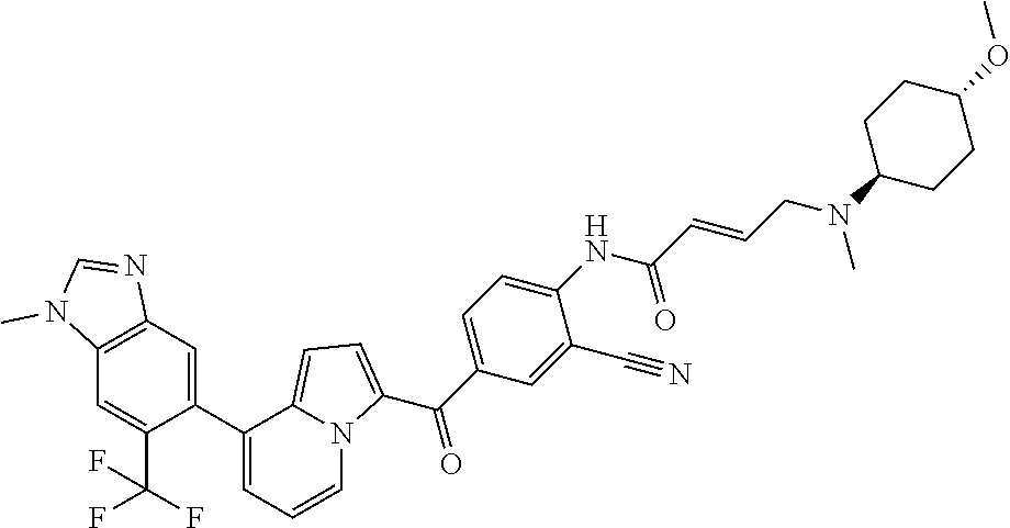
C1(C2=CC3=C(C=C2C(F)(F)F)N(C)C=N3)=CC=CN2C1=CC=C2C(C1=CC=C(NC(C=CCN(C2CCC(OC)CC2)C)=O)C(C#N)=C1)=O
